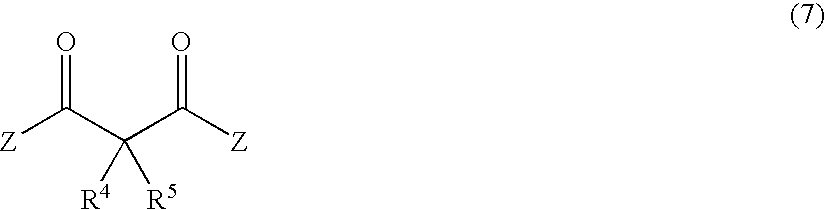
[Z]C(C(C([Z])=O)([R4])[R5])=O
